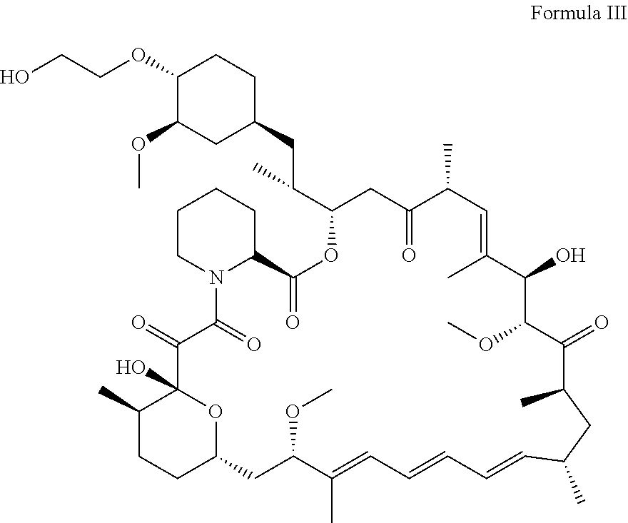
C1(OCCO)C(OC)CC(CC(C)C2CC(=O)C(C)C=C(C)C(O)C(OC)C(=O)C(C)CC(C)C=CC=CC=C(C)C(OC)CC3OC(O)(C(=O)C(=O)N4C(C(=O)O2)CCCC4)C(C)CC3)CC1
